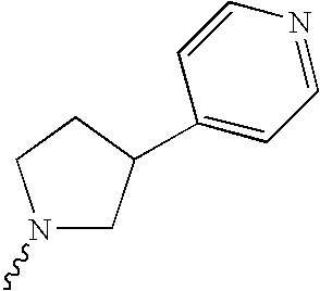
C1(C2CN(C)CC2)=CC=NC=C1
